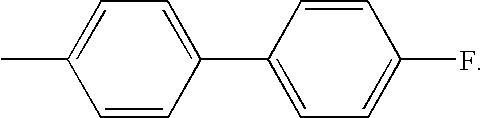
C1(C2=CC=C(C)C=C2)=CC=C(F)C=C1
